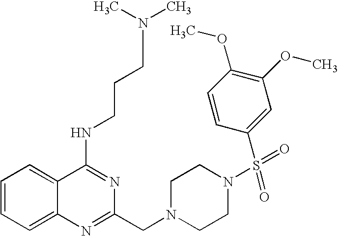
C1=CC=C2C(=C1)C(NCCCN(C)C)=NC(CN1CCN(S(=O)(=O)C3=CC(OC)=C(OC)C=C3)CC1)=N2
